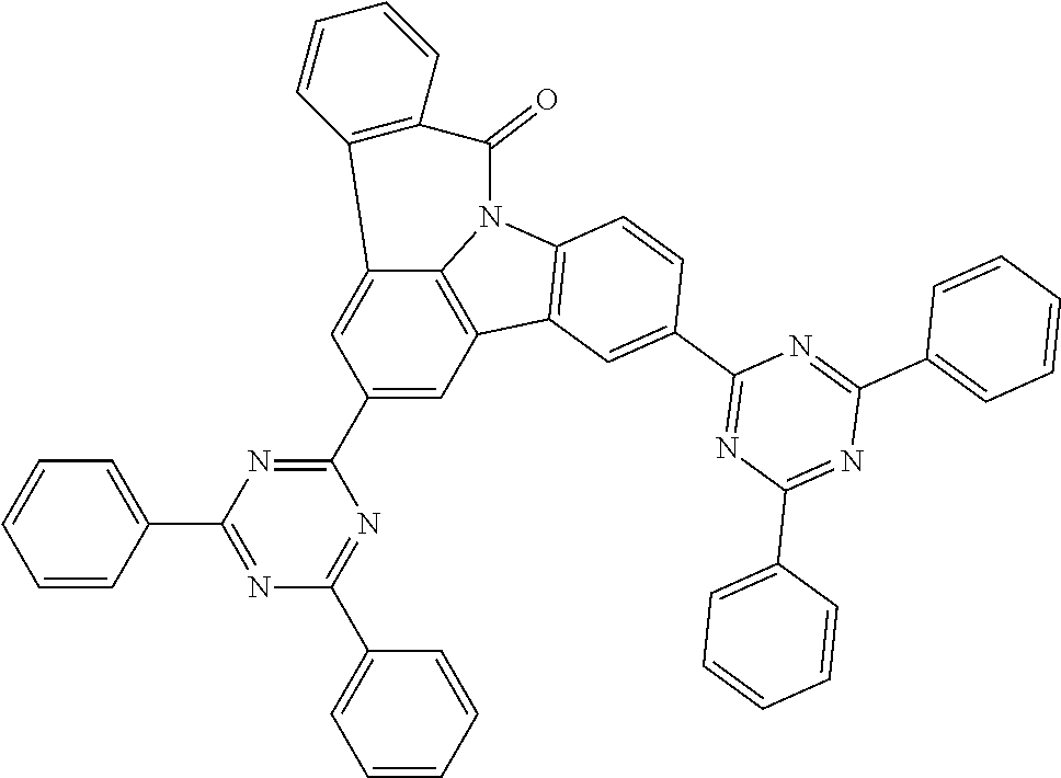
C12=CC(C3=NC(C4=CC=CC=C4)=NC(C4=CC=CC=C4)=N3)=CC3=C1N(C1=C3C=C(C3=NC(C4=CC=CC=C4)=NC(C4=CC=CC=C4)=N3)C=C1)C(=O)C1=C2C=CC=C1
